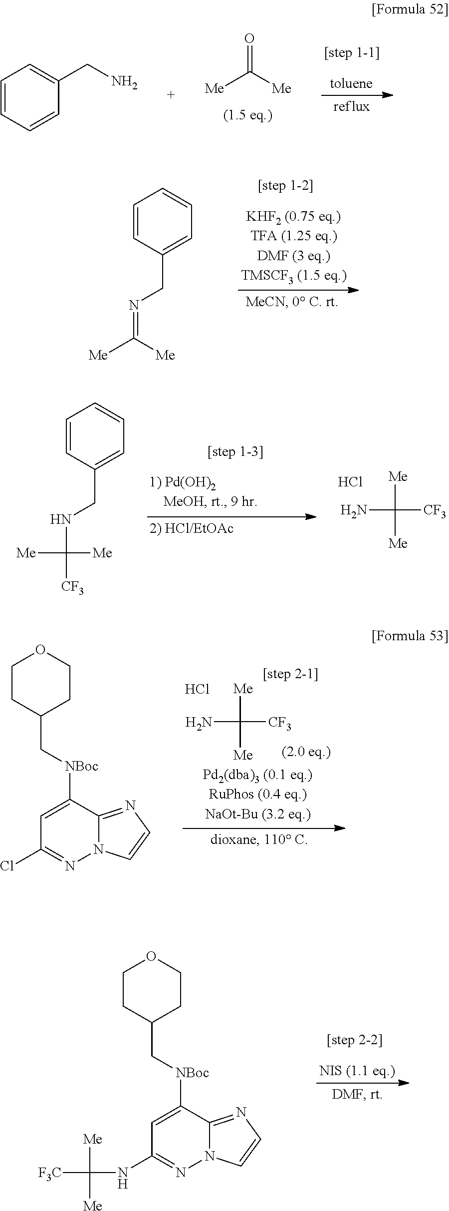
C1=CC=CC(CN)=C1.O=C([Me])[Me].C1=CC(CN=C([Me])[Me])=CC=C1.[Me]C(N)([CF3])[Me].Cl.C1=CC(CNC([Me])([Me])[CF3])=CC=C1.NC([CF3])([Me])[Me].Cl.C1=C([NBoc]CC2CCOCC2)C2=NC=CN2N=C1Cl.C1=C([NBoc]CC2CCOCC2)C2=NC=CN2N=C1NC([F3C])([Me])[Me]
